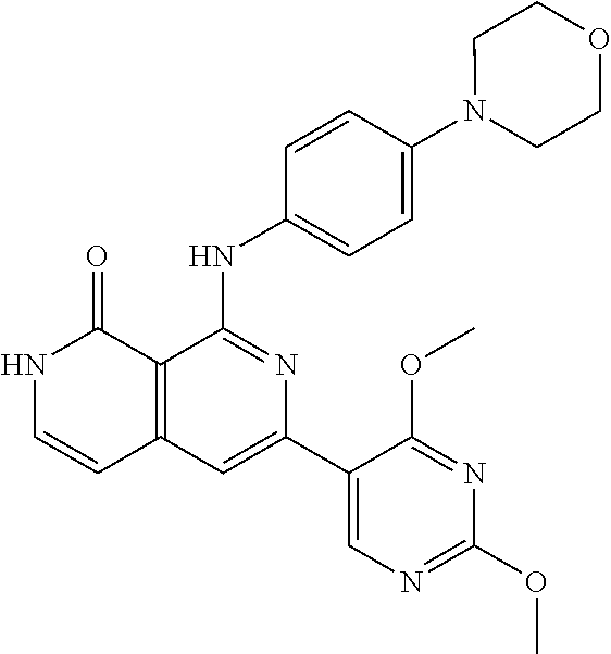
C1=CC(NC2=NC(C3=CN=C(OC)N=C3OC)=CC3=C2C(=O)NC=C3)=CC=C1N1CCOCC1
